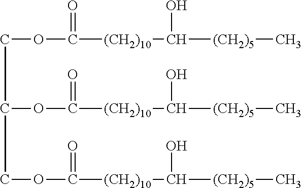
C(C(COC([(CH2)10]C(O)[(CH2)5]C)=O)OC([(CH2)10]C(O)[(CH2)5]C)=O)OC(=O)[(CH2)10]C(O)[(CH2)5]C
